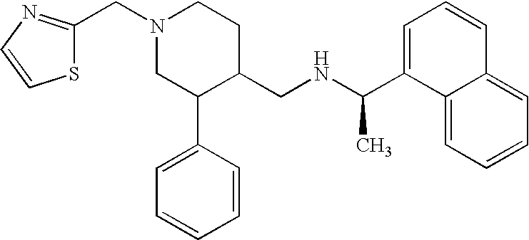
N1(CC2=NC=CS2)CC(C2=CC=CC=C2)C(CNC(C2=CC=CC3=CC=CC=C23)C)CC1
